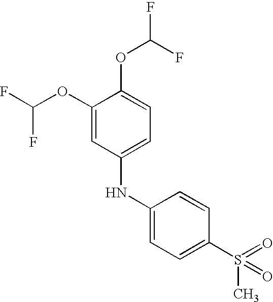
N(C1=CC=C(S(=O)(C)=O)C=C1)C1=CC=C(OC(F)F)C(OC(F)F)=C1
